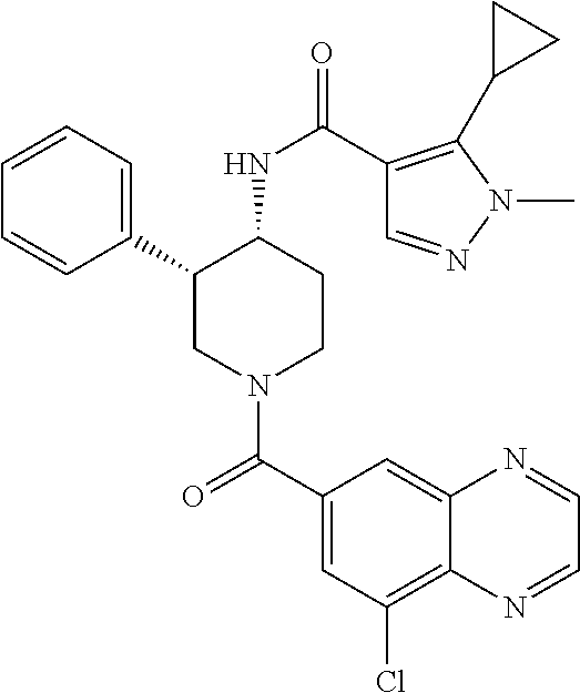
C1=CC=C(C2CN(C(C3=CC(Cl)=C4C(=C3)N=CC=N4)=O)CCC2NC(=O)C2=C(C3CC3)N(C)N=C2)C=C1
